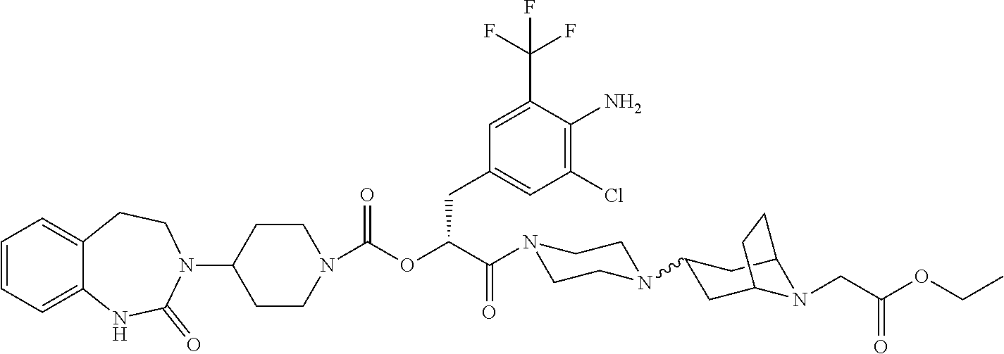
C1=CC=C2C(=C1)CCN(C1CCN(C(OC(C(N3CCN(C4CC5N(CC(OCC)=O)C(C4)CC5)CC3)=O)CC3=CC(Cl)=C(N)C(C(F)(F)F)=C3)=O)CC1)C(=O)N2
